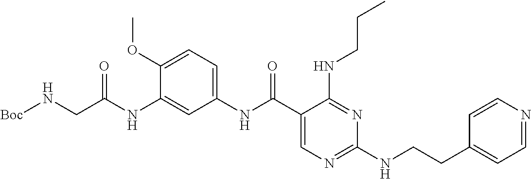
C1(NC(C2=CN=C(NCCC3=CC=NC=C3)N=C2NCCC)=O)=CC=C(OC)C(NC(=O)CN[Boc])=C1
